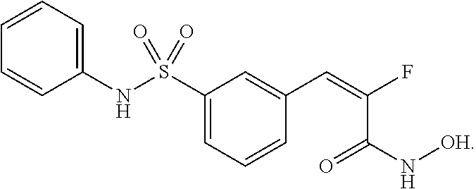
C1=C(S(NC2=CC=CC=C2)(=O)=O)C=C(C=C(C(N[OH])=O)F)C=C1
